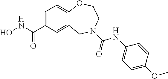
C12=CC(C(NO)=O)=CC=C1OCCN(C(NC1=CC=C(OC)C=C1)=O)C2
